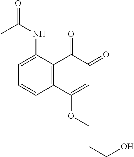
C12=C(C(NC(=O)C)=CC=C1)C(=O)C(=O)C=C2OCCCO
